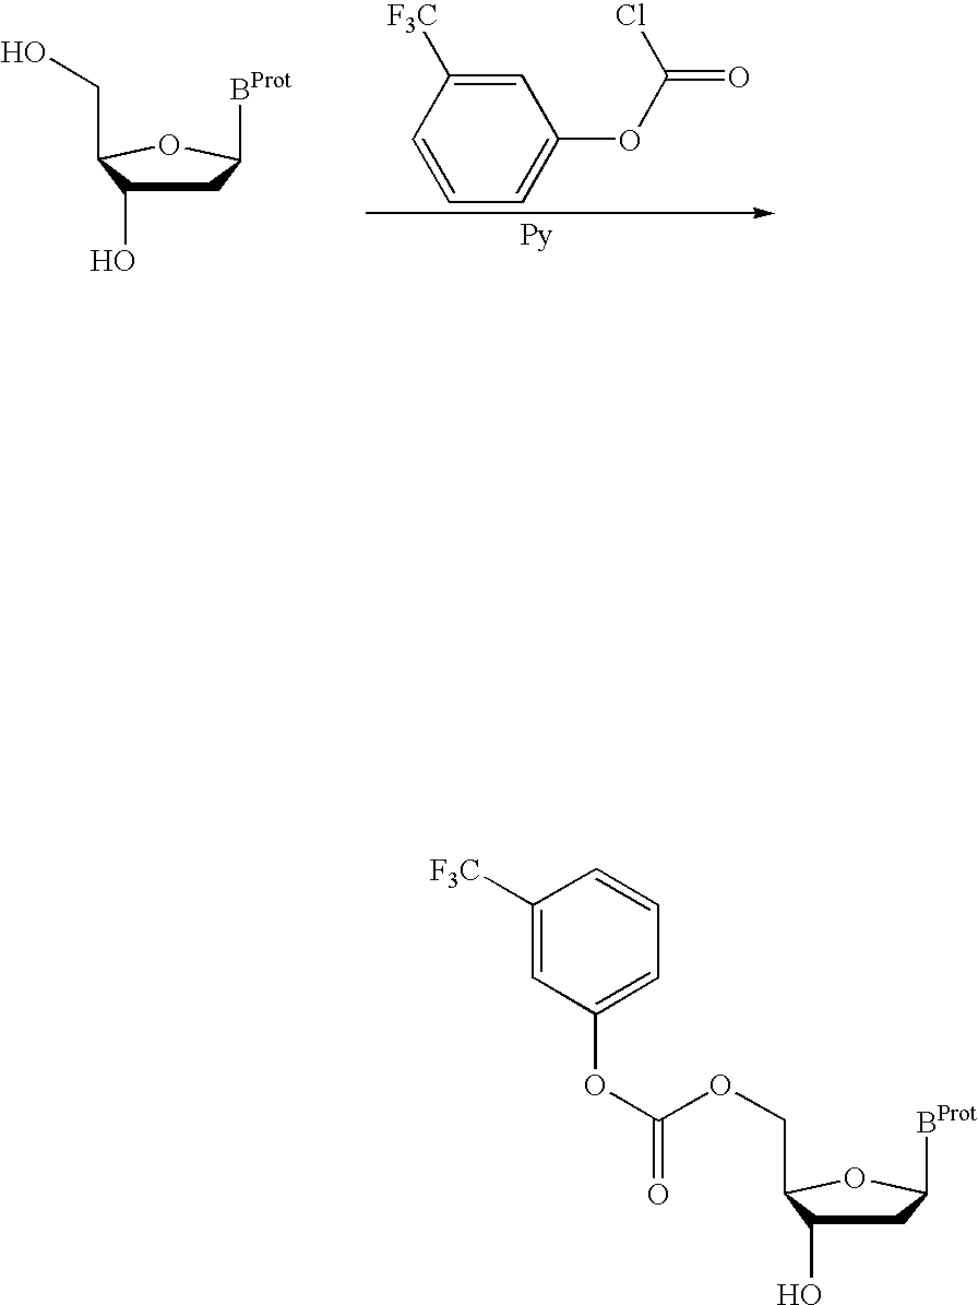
C1C(O)C(CO)OC1[BProt].C1([F3C])=CC(OC(=O)Cl)=CC=C1.C1([F3C])=CC(OC(=O)OCC2C(O)CC([BProt])O2)=CC=C1
